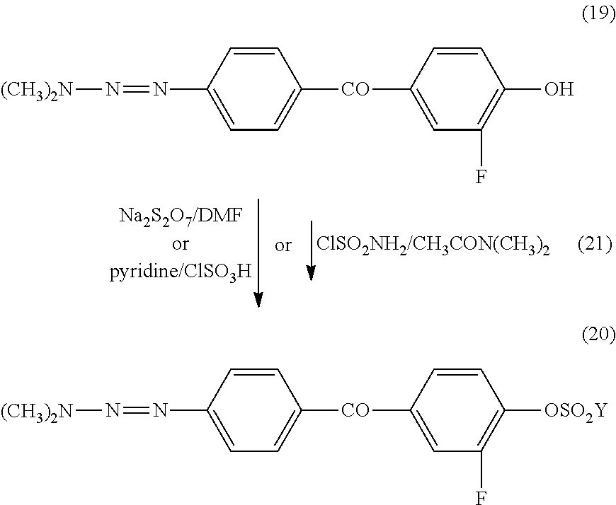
C1=CC(N=N[(CH3)2N])=CC=C1[CO]C1=CC(F)=C(O)C=C1.C1=CC(N=N[(CH3)2N])=CC=C1[CO]C1=CC(F)=C([OSO2Y])C=C1
